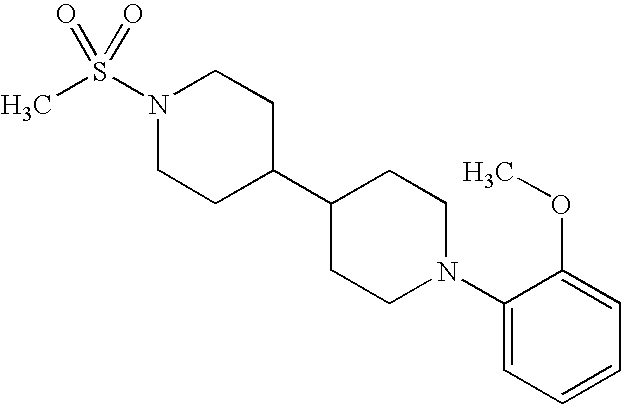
N1(S(C)(=O)=O)CCC(C2CCN(C3=CC=CC=C3OC)CC2)CC1
